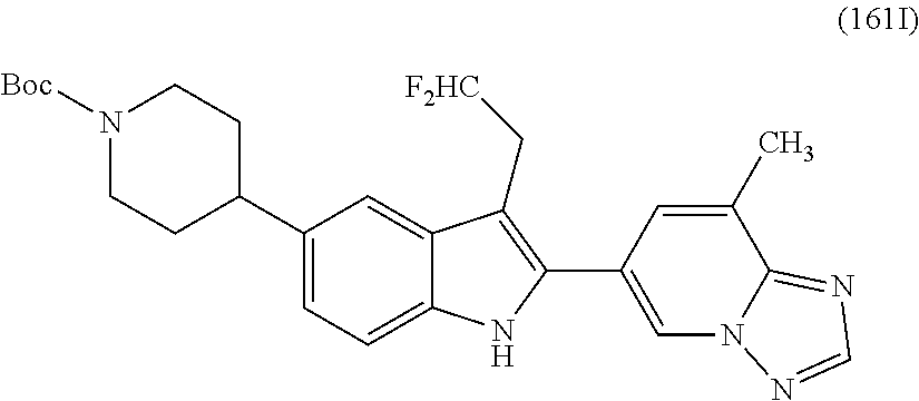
C1(C2CCN([Boc])CC2)=CC=C2C(=C1)C(C[F2HC])=C(C1=CN3C(=NC=N3)C(C)=C1)N2
